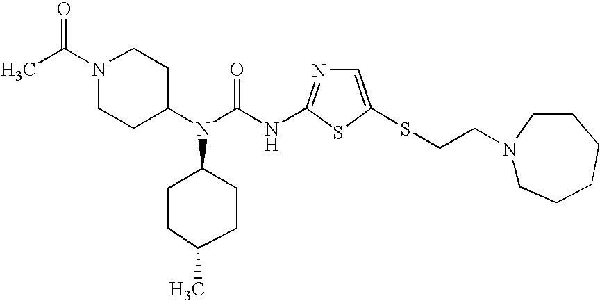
N(C(N(C1CCN(C(C)=O)CC1)C1CCC(C)CC1)=O)C1=NC=C(SCCN2CCCCCC2)S1
